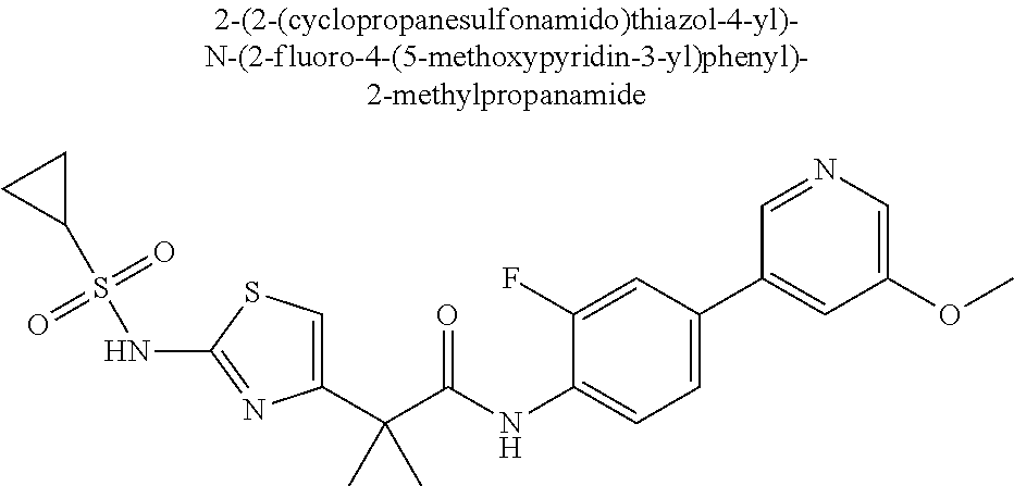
C1(C(C(NC2=CC=C(C3=CC(OC)=CN=C3)C=C2F)=O)(C)C)=CSC(NS(C2CC2)(=O)=O)=N1
